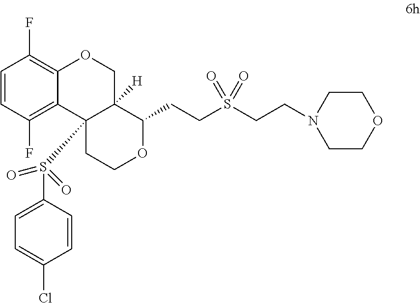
C1=CC(F)=C2C(=C1F)OCC1([H])C2(S(C2=CC=C(Cl)C=C2)(=O)=O)CCOC1CCS(CCN1CCOCC1)(=O)=O
